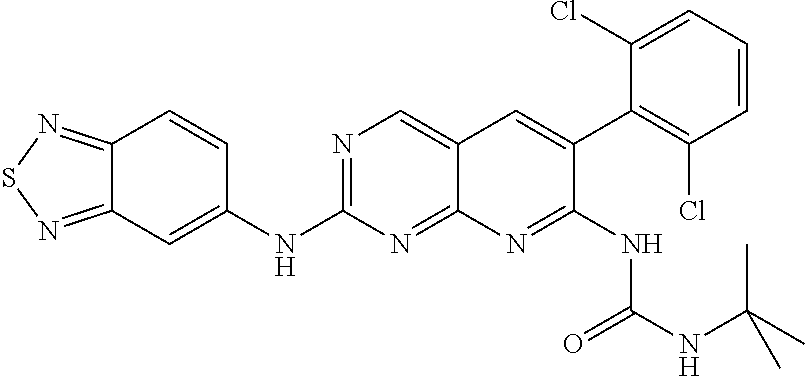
C12=NSN=C1C=C(NC1=NC=C3C(=N1)N=C(NC(=O)NC(C)(C)C)C(C1=C(Cl)C=CC=C1Cl)=C3)C=C2
